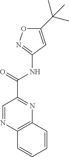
C1(C(C)(C)C)=CC(NC(C2=NC3=C(N=C2)C=CC=C3)=O)=NO1
